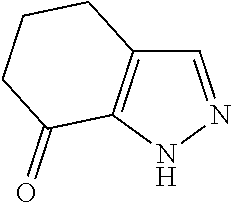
C1=NNC2=C1CCCC2=O
